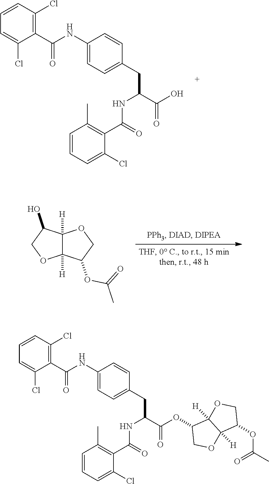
C1=CC(Cl)=C(C(NC2=CC=C(CC(C(O)=O)NC(C3=C(C)C=CC=C3Cl)=O)C=C2)=O)C(Cl)=C1.C12([H])C([H])(C(O)CO1)OCC2OC(=O)C.C1=CC(Cl)=C(C(NC2=CC=C(CC(C(OC3COC4([H])C3([H])OCC4OC(=O)C)=O)NC(C3=C(C)C=CC=C3Cl)=O)C=C2)=O)C(Cl)=C1
